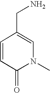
C1=CC(=O)N(C)C=C1CN
